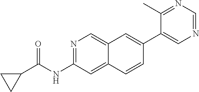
C1(C2=CC3=CN=C(NC(C4CC4)=O)C=C3C=C2)=CN=CN=C1C
